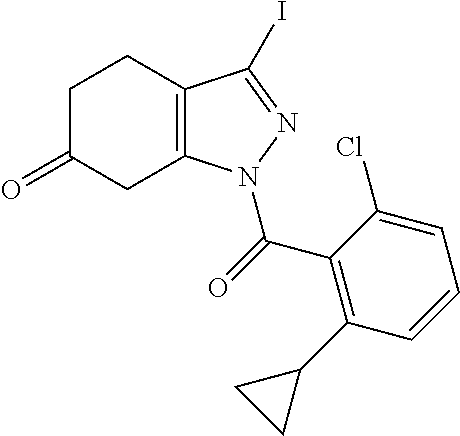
C1C(=O)CC2=C(C1)C(I)=NN2C(=O)C1=C(C2CC2)C=CC=C1Cl
